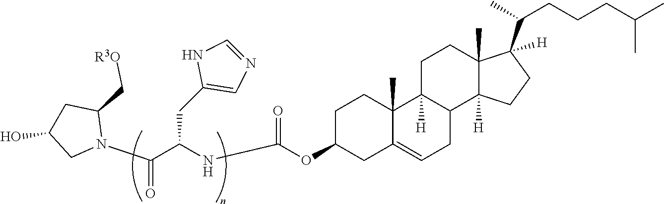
N1(C(C(NC(OC2CC3=CCC4C([H])(C3(C)CC2)CCC2(C)C4([H])CCC2(C(C)CCCC(C)C)[H])=O)CC2=CN=CN2)=O)C(C[R3O])CC(O)C1
